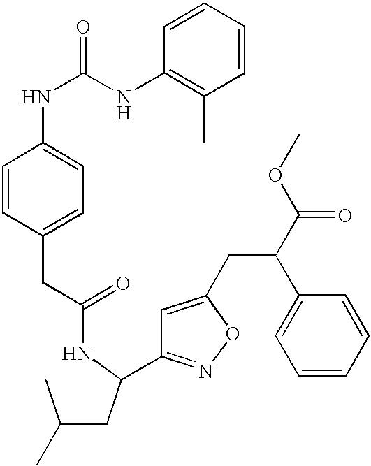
C(CC(NC(CC1=CC=C(NC(NC2=C(C)C=CC=C2)=O)C=C1)=O)C1=NOC(CC(C2=CC=CC=C2)C(OC)=O)=C1)(C)C
